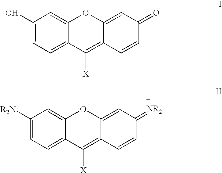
C1(O)=CC=C2C(=C1)OC1=CC(=O)C=CC1=C2[X].C1([R2N])=CC=C2C(=C1)OC1=CC(=[+NR2])C=CC1=C2[X]
